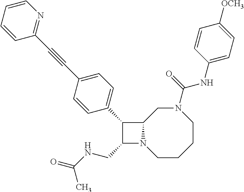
C1(CNC(=O)C)N2C(C1C1=CC=C(C#CC3=NC=CC=C3)C=C1)CN(C(NC1=CC=C([OCH3])C=C1)=O)CCCC2
